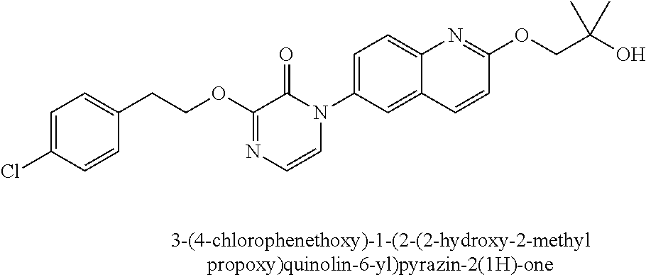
C1=C(Cl)C=CC(CCOC2=NC=CN(C3=CC=C4C(=C3)C=CC(OCC(O)(C)C)=N4)C2=O)=C1
